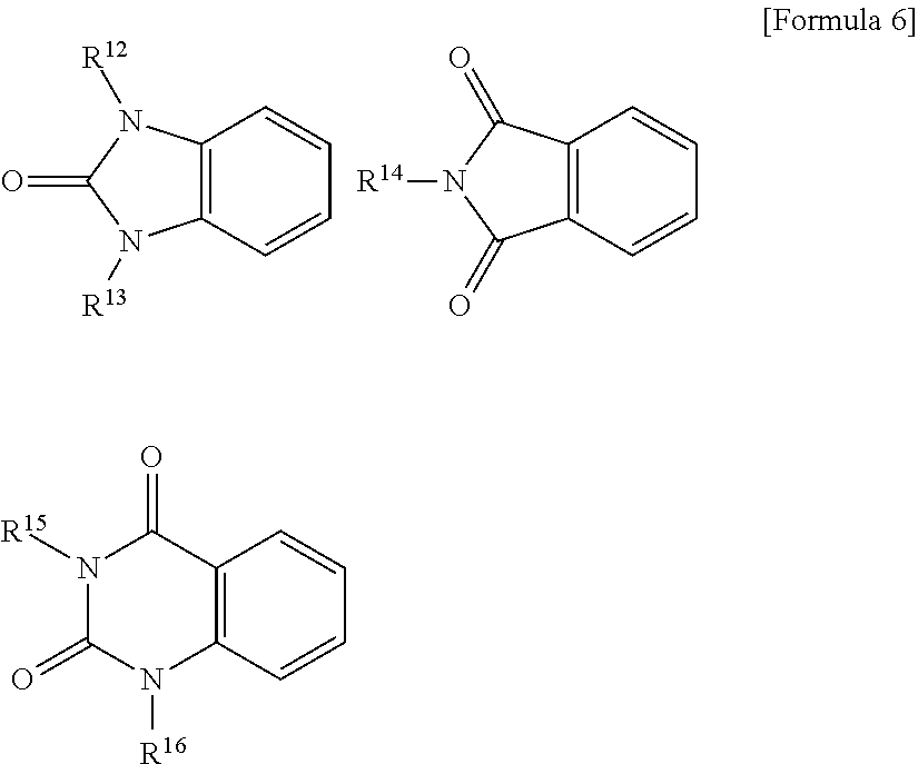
C12=C(C=CC=C1)N([R13])C(=O)N2[R12].C12=C(C=CC=C1)C(=O)N([R14])C2=O.C12=C(C=CC=C1)N([R16])C(=O)N([R15])C2=O
